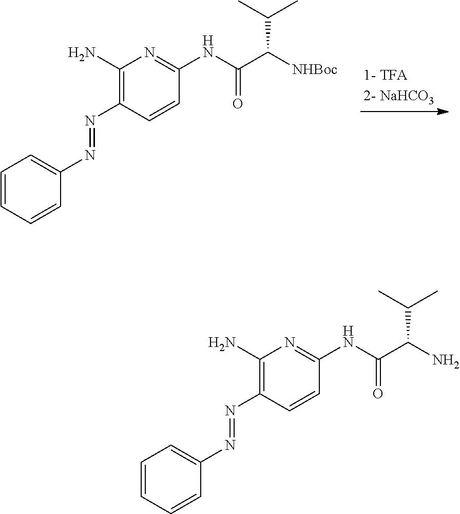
C1=CC=CC(N=NC2=C(N)N=C(NC(=O)C([NHBoc])C(C)C)C=C2)=C1.C1=CC=CC(N=NC2=C(N)N=C(NC(=O)C(N)C(C)C)C=C2)=C1
